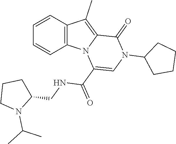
C1=CC2=C(C=C1)N1C(=C2C)C(=O)N(C2CCCC2)C=C1C(=O)NCC1CCCN1C(C)C
